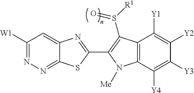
C1([W1])=NN=C2C(=C1)N=C(C1=C(S(=O)[R1])C3=C(C([Y4])=C([Y3])C([Y2])=C3[Y1])N1[Me])S2
